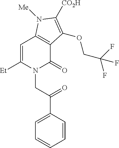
N1(CC(C2=CC=CC=C2)=O)C(=O)C2=C(C=C1[Et])N([Me])C([CO2H])=C2OCC(F)(F)F
